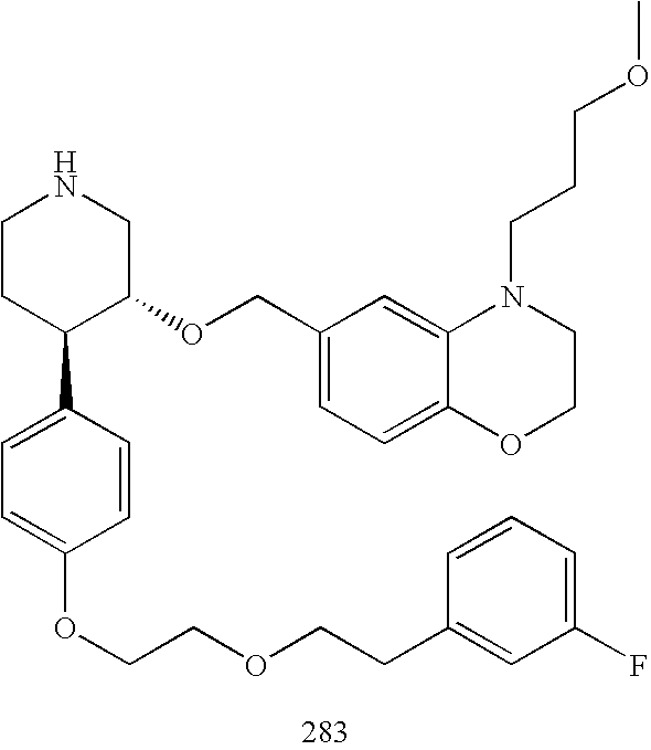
C1CC(C2=CC=C(OCCOCCC3=CC(F)=CC=C3)C=C2)C(OCC2=CC=C3C(=C2)N(CCCOC)CCO3)CN1
